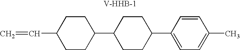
C1(C=C)CCC(C2CCC(C3=CC=C(C)C=C3)CC2)CC1.[V-HHB-1]
